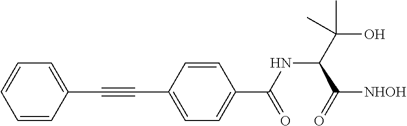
C1=CC(C#CC2=CC=C(C(=O)NC(C(=O)[NHOH])C(O)(C)C)C=C2)=CC=C1
